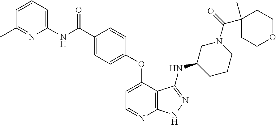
N(C(=O)C1=CC=C(OC2=CC=NC3=C2C(NC2CCCN(C(=O)C4(C)CCOCC4)C2)=NN3)C=C1)C1=CC=CC(C)=N1
